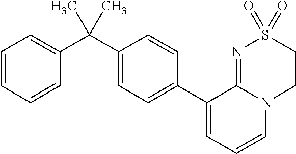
C1(C2=CC=CN3C2=NS(=O)(=O)CC3)=CC=C(C(C2=CC=CC=C2)(C)C)C=C1
